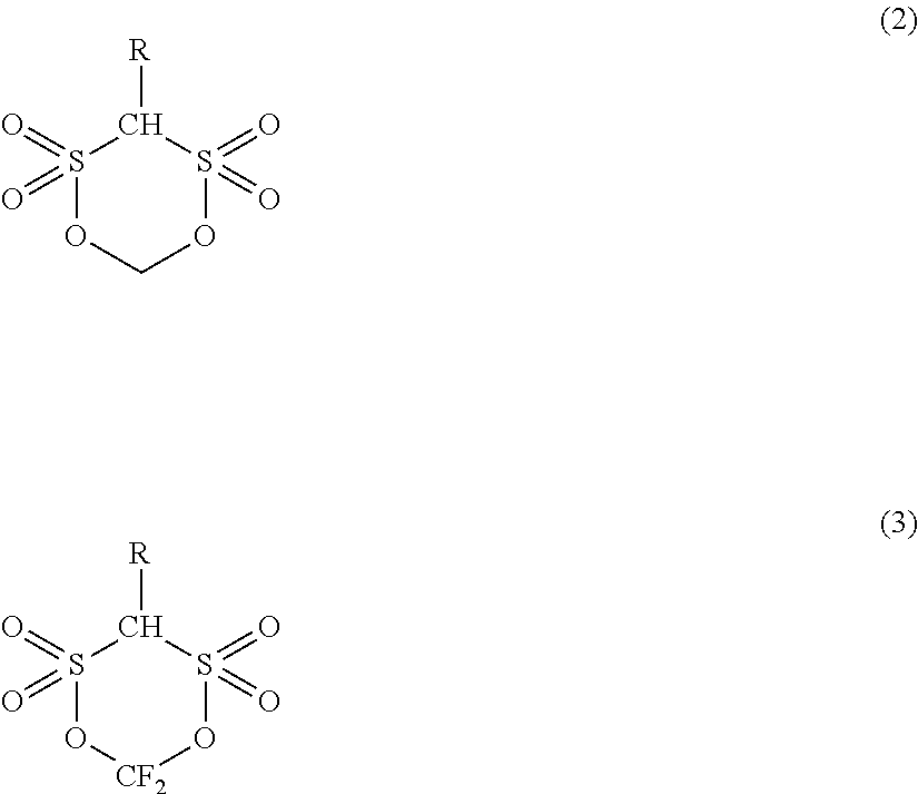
S1(=O)(=O)OCOS(=O)(=O)C1[R].S1(=O)(=O)O[CF2]OS(=O)(=O)C1[R]
